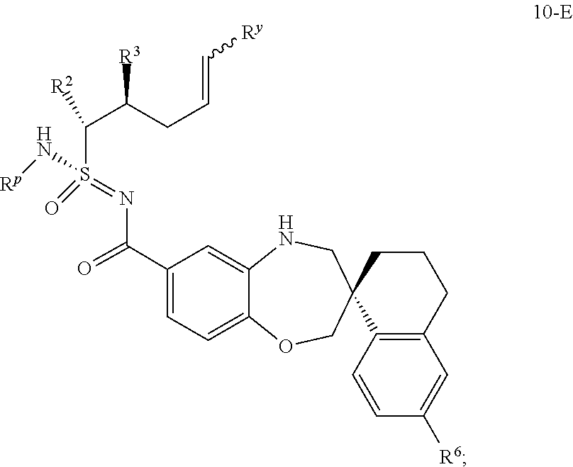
C1=C2NCC3(C4=C(CCC3)C=C([R6])C=C4)COC2=CC=C1C(=O)N=S(=O)(N[Rp])C(C(CC=C[Ry])[R3])[R2]
